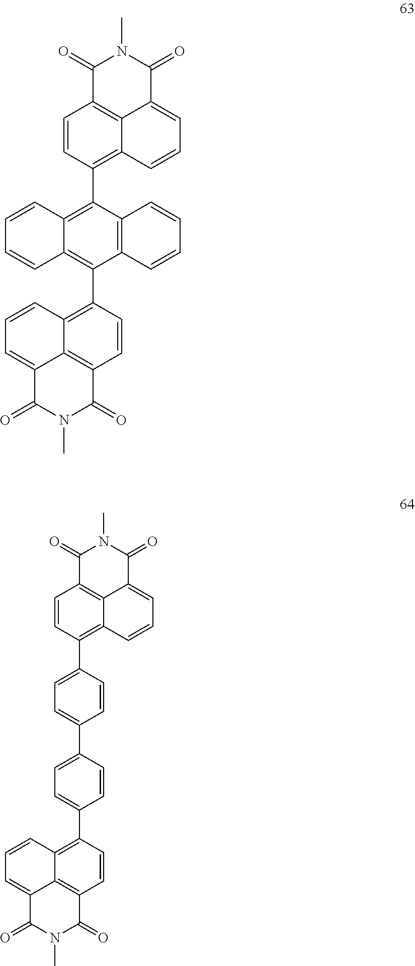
C12=C3C(=C(C4=C5C(=C(C6=C7C8=C(C=C6)C(=O)N(C)C(=O)C8=CC=C7)C6=C4C=CC=C6)C=CC=C5)C=C1)C=CC=C3C(=O)N(C)C2=O.C12=C3C(=C(C4=CC=C(C5=CC=C(C6=C7C8=C(C=C6)C(=O)N(C)C(=O)C8=CC=C7)C=C5)C=C4)C=C1)C=CC=C3C(=O)N(C)C2=O
